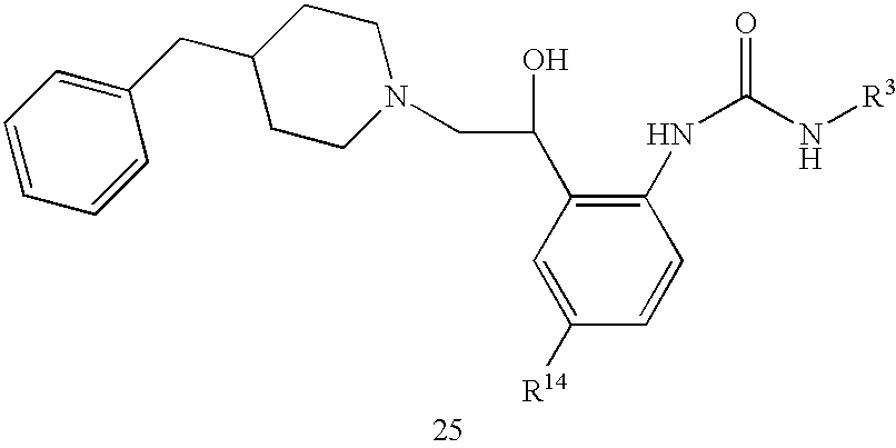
C1(CC2=CC=CC=C2)CCN(CC(C2=C(NC(N[R3])=O)C=CC([R14])=C2)O)CC1
